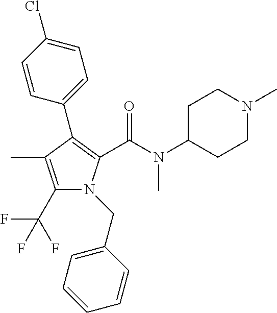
C1(C(F)(F)F)=C(C)C(C2=CC=C(Cl)C=C2)=C(C(N(C2CCN(C)CC2)C)=O)N1CC1=CC=CC=C1
